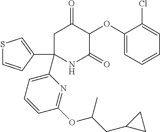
C1(OC2C(=O)CC(C3=CC=CC(OC(CC4CC4)C)=N3)(C3=CSC=C3)NC2=O)=CC=CC=C1Cl
